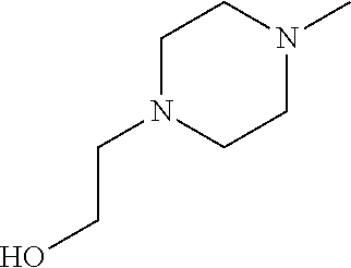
C(CN1CCN(C)CC1)O
